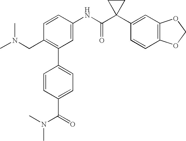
C1(NC(C2(C3=CC4=C(C=C3)OCO4)CC2)=O)=CC(C2=CC=C(C(N(C)C)=O)C=C2)=C(CN(C)C)C=C1
